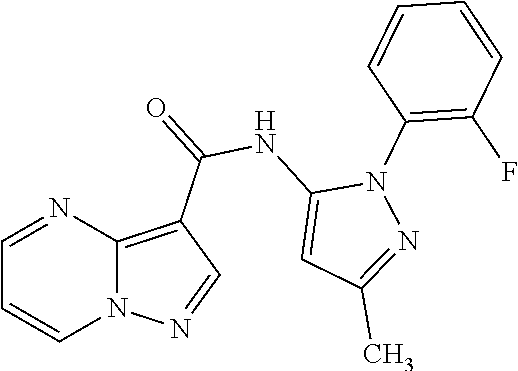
N12C(=C(C(=O)NC3=CC(C)=NN3C3=C(F)C=CC=C3)C=N1)N=CC=C2
